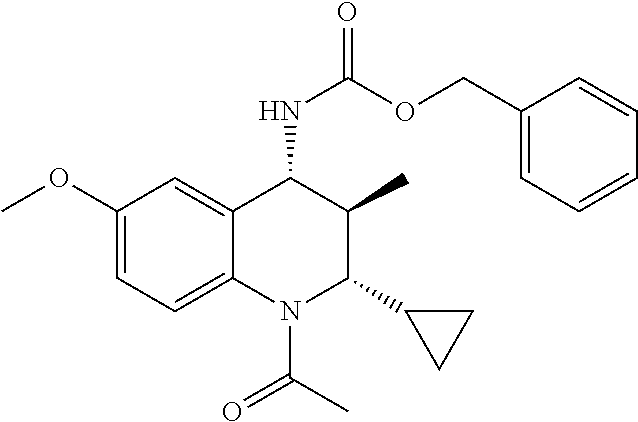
C1(OC)=CC=C2C(=C1)C(NC(OCC1=CC=CC=C1)=O)C(C)C(C1CC1)N2C(=O)C
